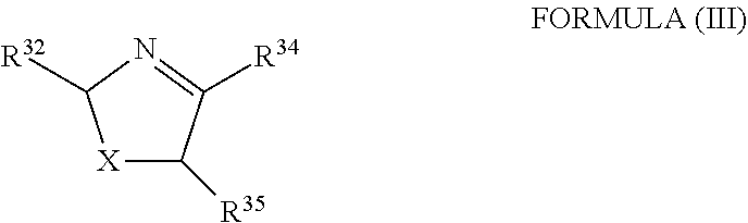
[X]1C([R35])C([R34])=NC1[R32]
